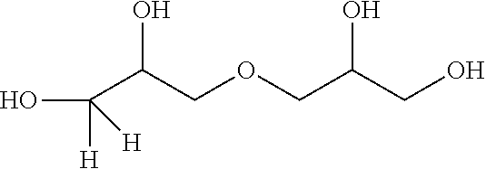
C(C(COCC(CO)O)O)(O)([H])[H]
